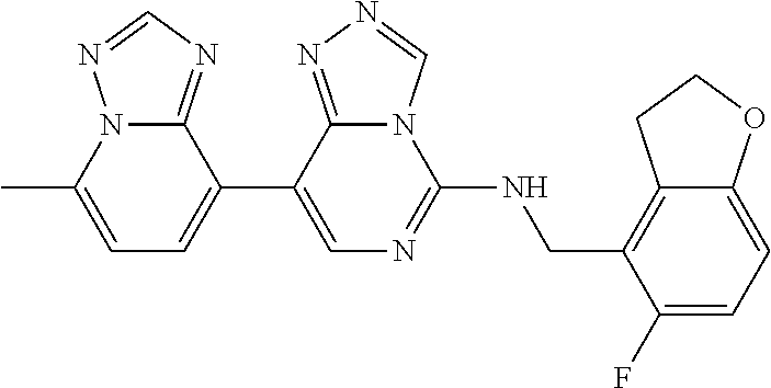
C1(C2=CC=C(C)N3C2=NC=N3)=CN=C(NCC2=C3C(=CC=C2F)OCC3)N2C1=NN=C2
